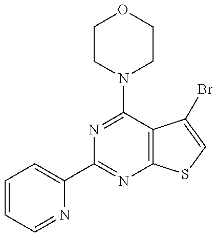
C1(C2=NC3=C(C(N4CCOCC4)=N2)C(Br)=CS3)=CC=CC=N1
